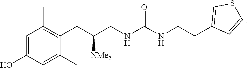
C1(CCNC(=O)NCC(CC2=C(C)C=C(O)C=C2C)[NMe2])=CSC=C1
